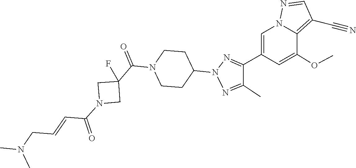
C1(C2=NN(C3CCN(C(C4(F)CN(C(C=CCN(C)C)=O)C4)=O)CC3)N=C2C)=CN2C(=C(C#N)C=N2)C(OC)=C1
